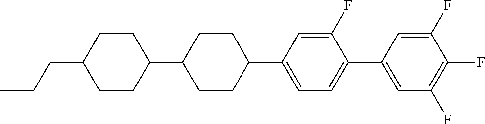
C(C1CCC(C2CCC(C3=CC=C(C4=CC(F)=C(F)C(F)=C4)C(F)=C3)CC2)CC1)CC
